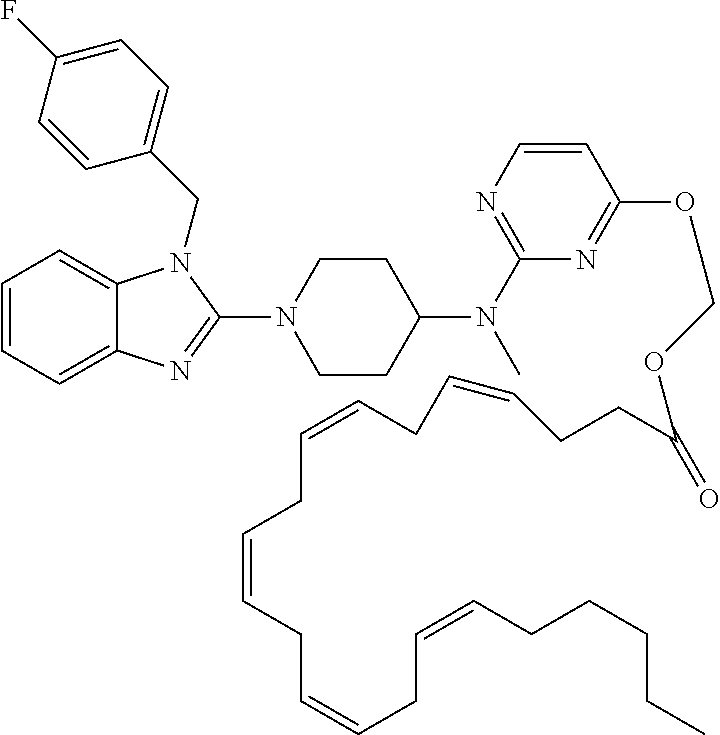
C1=CC=C2C(=C1)N(CC1=CC=C(F)C=C1)C(N1CCC(N(C3=NC=CC(OCOC(CCC=CCC=CCC=CCC=CCC=CCCCCC)=O)=N3)C)CC1)=N2
